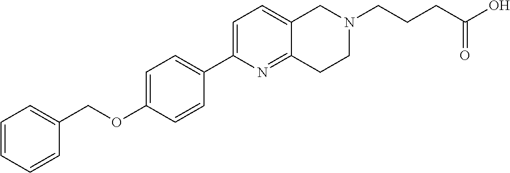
C1=CC=CC(COC2=CC=C(C3=CC=C4C(=N3)CCN(CCCC(O)=O)C4)C=C2)=C1
